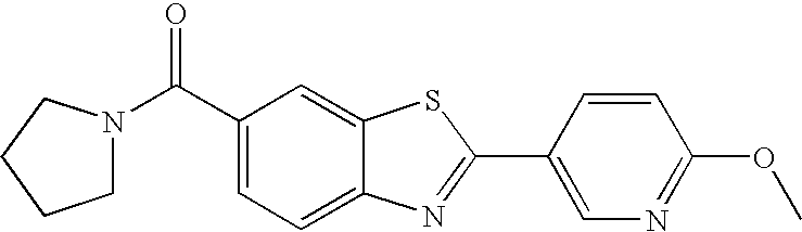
C1(C(=O)N2CCCC2)=CC=C2C(=C1)SC(C1=CN=C(OC)C=C1)=N2
